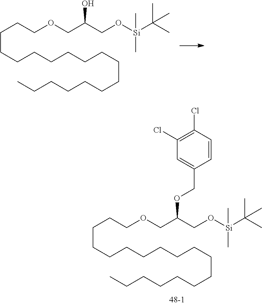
C(OCC(CO[Si](C(C)(C)C)(C)C)O)CCCCCCCCCCCCCCCCC.C(OCC(CO[Si](C(C)(C)C)(C)C)OCC1=CC(Cl)=C(Cl)C=C1)CCCCCCCCCCCCCCCCC
